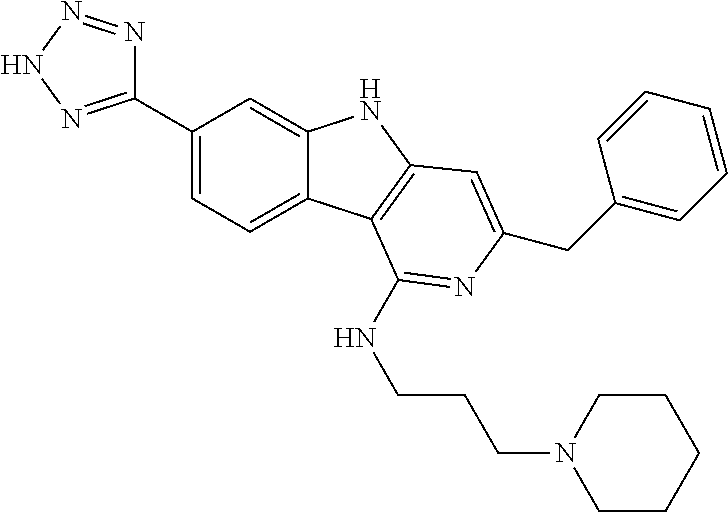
C1(C2=NNN=N2)=CC=C2C(=C1)NC1=C2C(NCCCN2CCCCC2)=NC(CC2=CC=CC=C2)=C1
